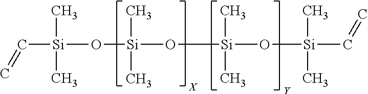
C([Si](C)(C)O[Si](O[Si](C)(C)O[Si](C)(C)C=C)(C)C)=C
